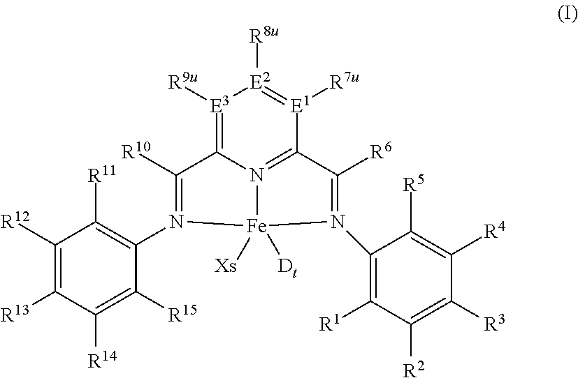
[E3]1([R9u])=C2N3=C([E1]([R7u])=[E2]1[R8u])C([R6])=N(C1=C([R1])C([R2])=C([R3])C([R4])=C1[R5])[Fe]3([Xs])([Dt])N(C1=C([R11])C([R12])=C([R13])C([R14])=C1[R15])=C2[R10]
